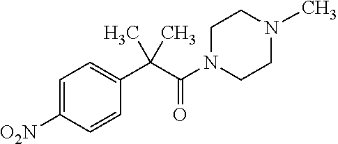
C1=C([O2N])C=CC(C(C(N2CCN(C)CC2)=O)(C)C)=C1
